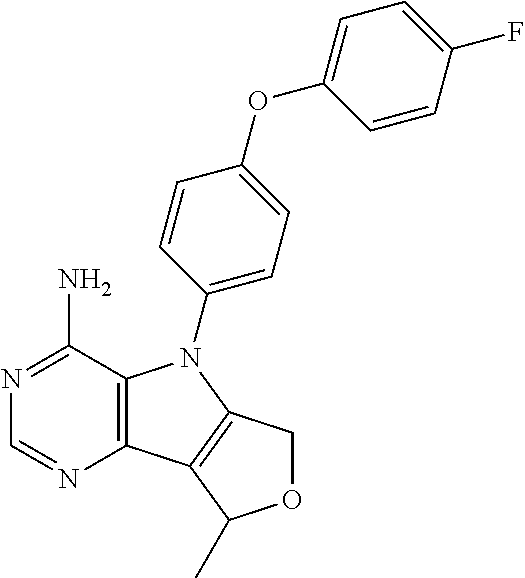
C12=C(C(N)=NC=N1)N(C1=CC=C(OC3=CC=C(F)C=C3)C=C1)C1=C2C(C)OC1
